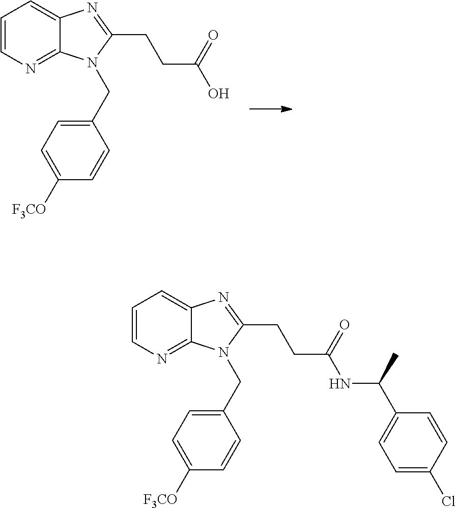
C1=CN=C2C(=C1)N=C(CCC(O)=O)N2CC1=CC=C([F3CO])C=C1.C1=CN=C2C(=C1)N=C(CCC(NC(C1=CC=C(Cl)C=C1)C)=O)N2CC1=CC=C([F3CO])C=C1
